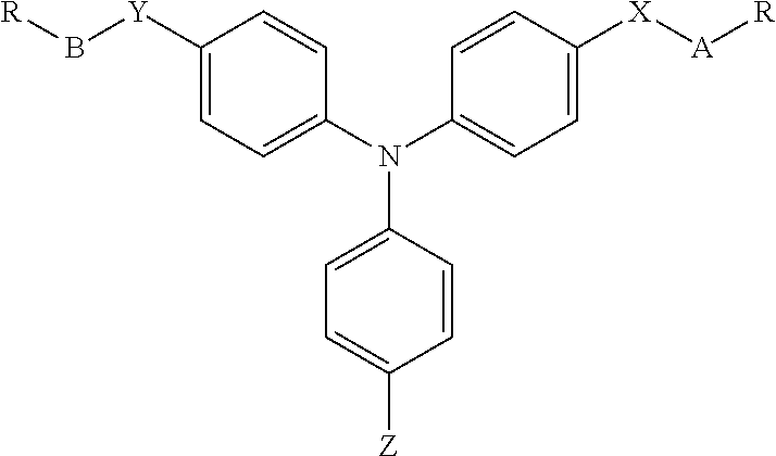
C1([Y]B[R])=CC=C(N(C2=CC=C([X][A][R])C=C2)C2=CC=C([Z])C=C2)C=C1
